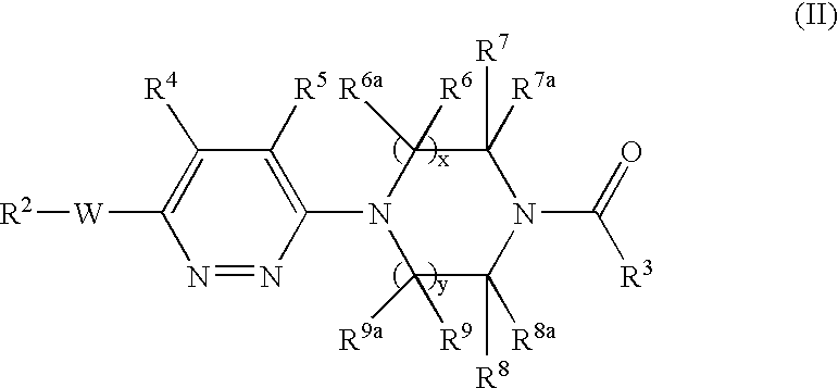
N1=NC(N2C([R9a])([R9])C([R8a])([R8])N(C([R3])=O)C([R7a])([R7])C2([R6a])[R6])=C([R5])C([R4])=C1[W][R2]
